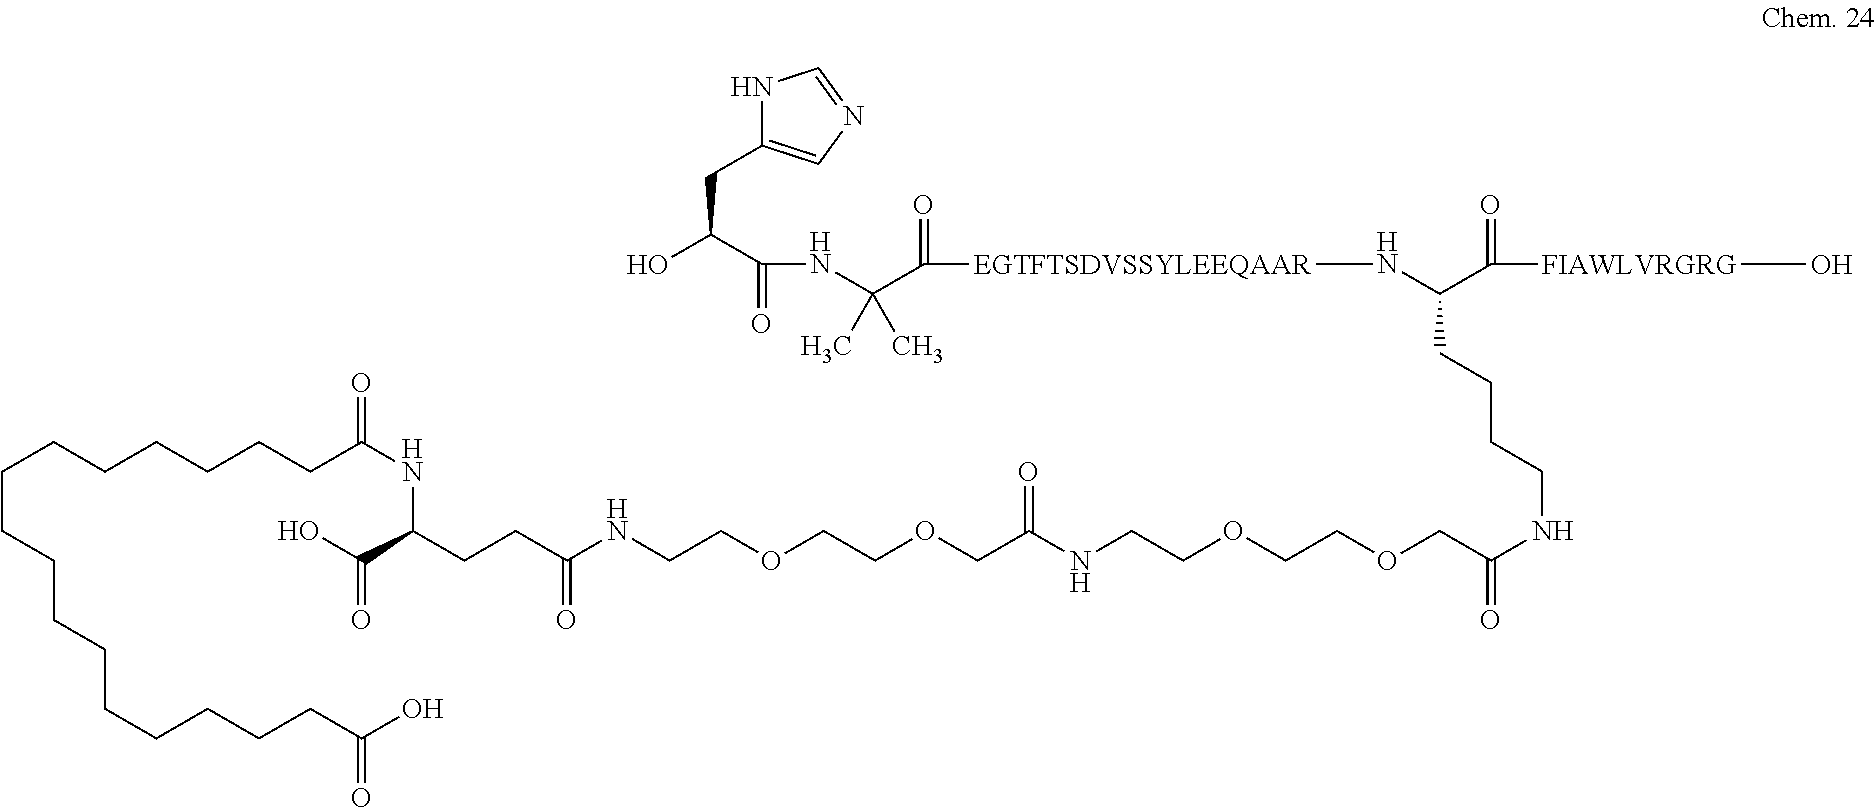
N1C(CC(C(=O)NC(C(=O)[EGTFTSDVSSYLEEQAAR]NC(CCCCNC(COCCOCCNC(COCCOCCNC(CCC(NC(CCCCCCCCCCCCCCCCC(O)=O)=O)C(O)=O)=O)=O)=O)C(=O)[FIAWLVRGRG]O)(C)C)O)=CN=C1
